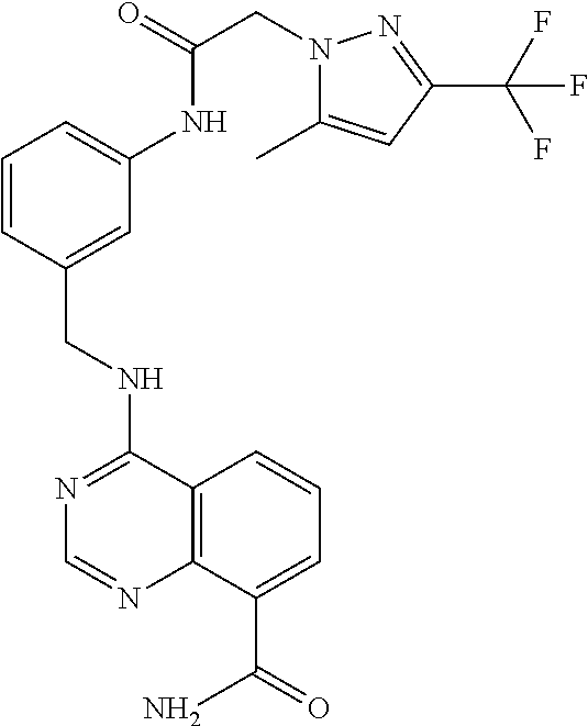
N1=C(NCC2=CC(NC(=O)CN3C(C)=CC(C(F)(F)F)=N3)=CC=C2)C2=C(N=C1)C(C(N)=O)=CC=C2
